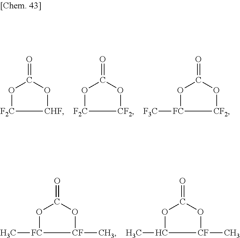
O1C(=O)O[CHF][F2C]1.O1C(=O)O[CF2][F2C]1.O1C(=O)O[CF2][FC]1[F3C].O1C(=O)O[CF](C)[FC]1C.O1C(=O)O[CF](C)C1C
